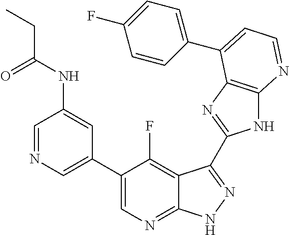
C1=NC=C(C2=CN=C3C(=C2F)C(C2=NC4=C(N2)N=CC=C4C2=CC=C(F)C=C2)=NN3)C=C1NC(CC)=O
